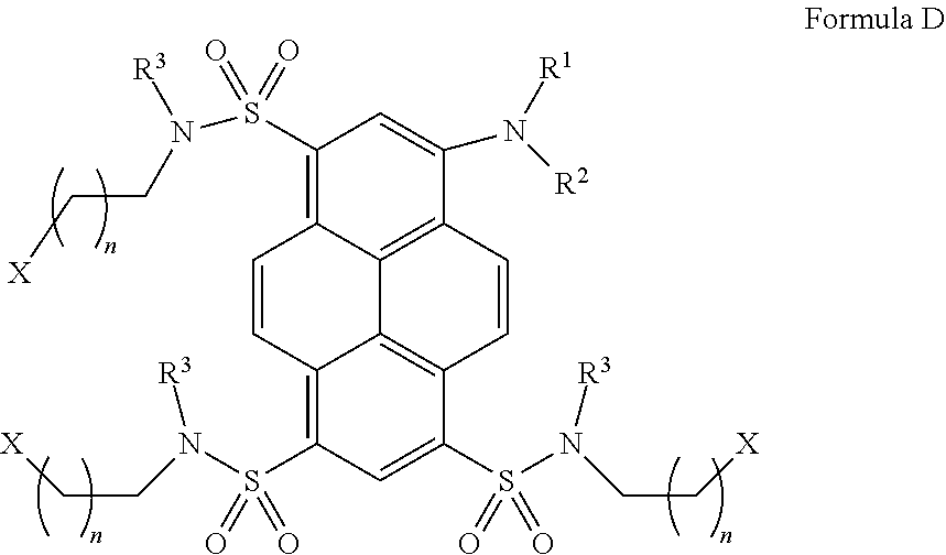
C1=CC2=C(S(N(CC[X])[R3])(=O)=O)C=C(S(N(CC[X])[R3])(=O)=O)C3=C2C2=C(C=C3)C(N([R2])[R1])=CC(S(N([R3])CC[X])(=O)=O)=C12
